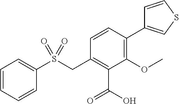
C1=CC=CC(S(CC2=C(C(=O)O)C(OC)=C(C3=CSC=C3)C=C2)(=O)=O)=C1
